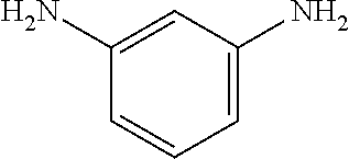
C1=C(N)C=C(N)C=C1
